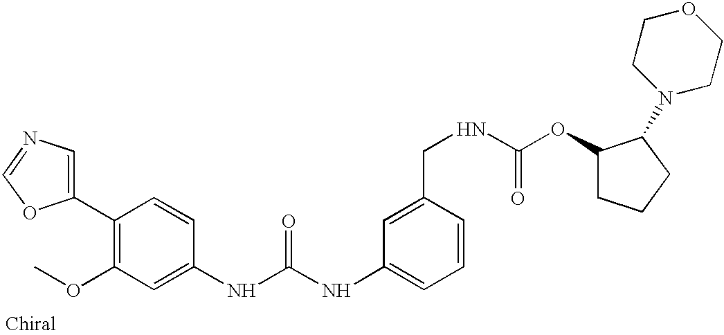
C1=C(C2=C(OC)C=C(NC(NC3=CC=CC(CNC(OC4CCCC4N4CCOCC4)=O)=C3)=O)C=C2)OC=N1
